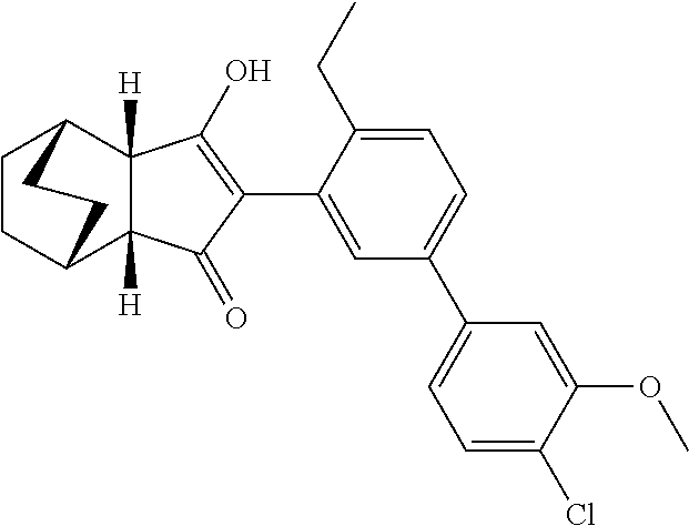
C1=C(C2=C(O)C3([H])C([H])(C2=O)C2CCC3CC2)C(CC)=CC=C1C1=CC=C(Cl)C(OC)=C1
